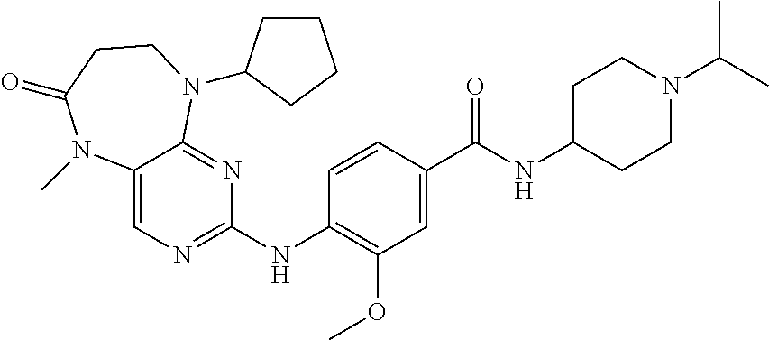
C1=CC(NC2=NC=C3C(=N2)N(C2CCCC2)CCC(=O)N3C)=C(OC)C=C1C(NC1CCN(C(C)C)CC1)=O
